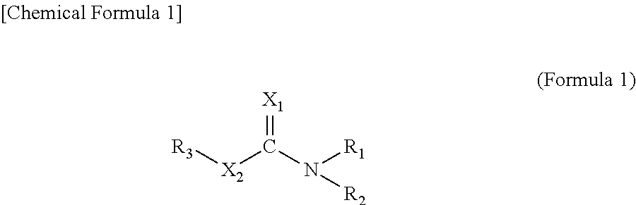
[R3][X2]C(=[X1])N([R1])[R2]
